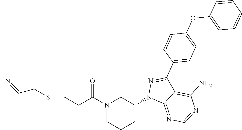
N1(C(CCSCC=N)=O)CCCC(N2C3=NC=NC(N)=C3C(C3=CC=C(OC4=CC=CC=C4)C=C3)=N2)C1
